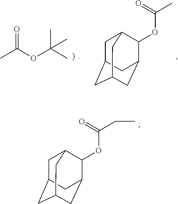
C1C2CC3CC(C(OC(CC)=O)C1C3)C2.CC(OC(C)(C)C)=O.C1C2CC3CC(C(OC(C)=O)C1C3)C2
